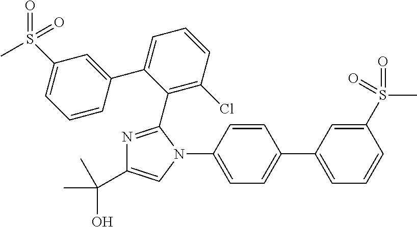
C1=C(C2=CC=C(N3C(C4=C(Cl)C=CC=C4C4=CC(S(=O)(=O)C)=CC=C4)=NC(C(O)(C)C)=C3)C=C2)C=C(S(=O)(=O)C)C=C1
